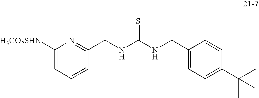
C(NC(NCC1=CC=C(C(C)(C)C)C=C1)=S)C1=NC([H3CO2SHN])=CC=C1
